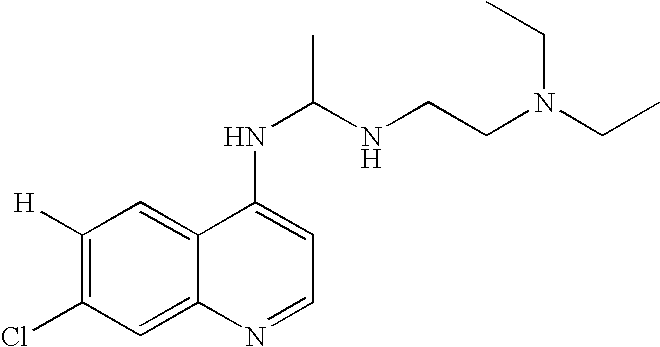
C1([H])=C(Cl)C=C2C(=C1)C(NC(NCCN(CC)CC)C)=CC=N2
